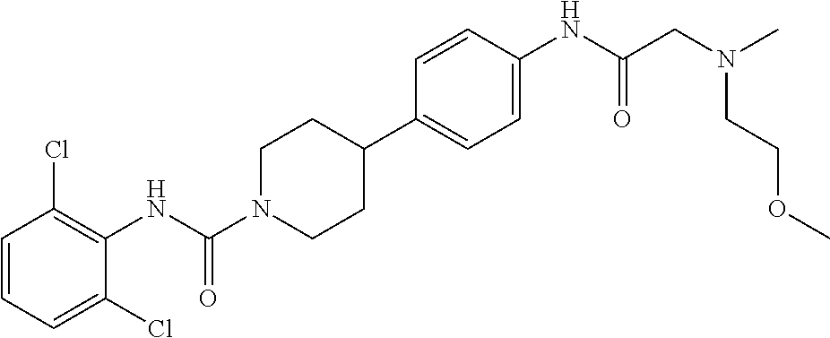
C1=CC=C(Cl)C(NC(N2CCC(C3=CC=C(NC(CN(CCOC)C)=O)C=C3)CC2)=O)=C1Cl
